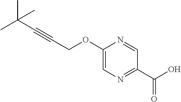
C1(OCC#CC(C)(C)C)=CN=C(C(O)=O)C=N1
